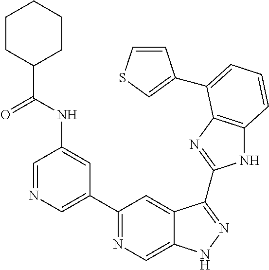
C1=NC=C(C2=NC=C3C(=C2)C(C2=NC4=C(N2)C=CC=C4C2=CSC=C2)=NN3)C=C1NC(C1CCCCC1)=O
